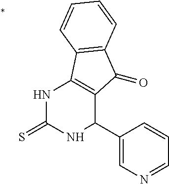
N1C(=S)NC(C2=CN=CC=C2)C2=C1C1=C(C2=O)C=CC=C1
